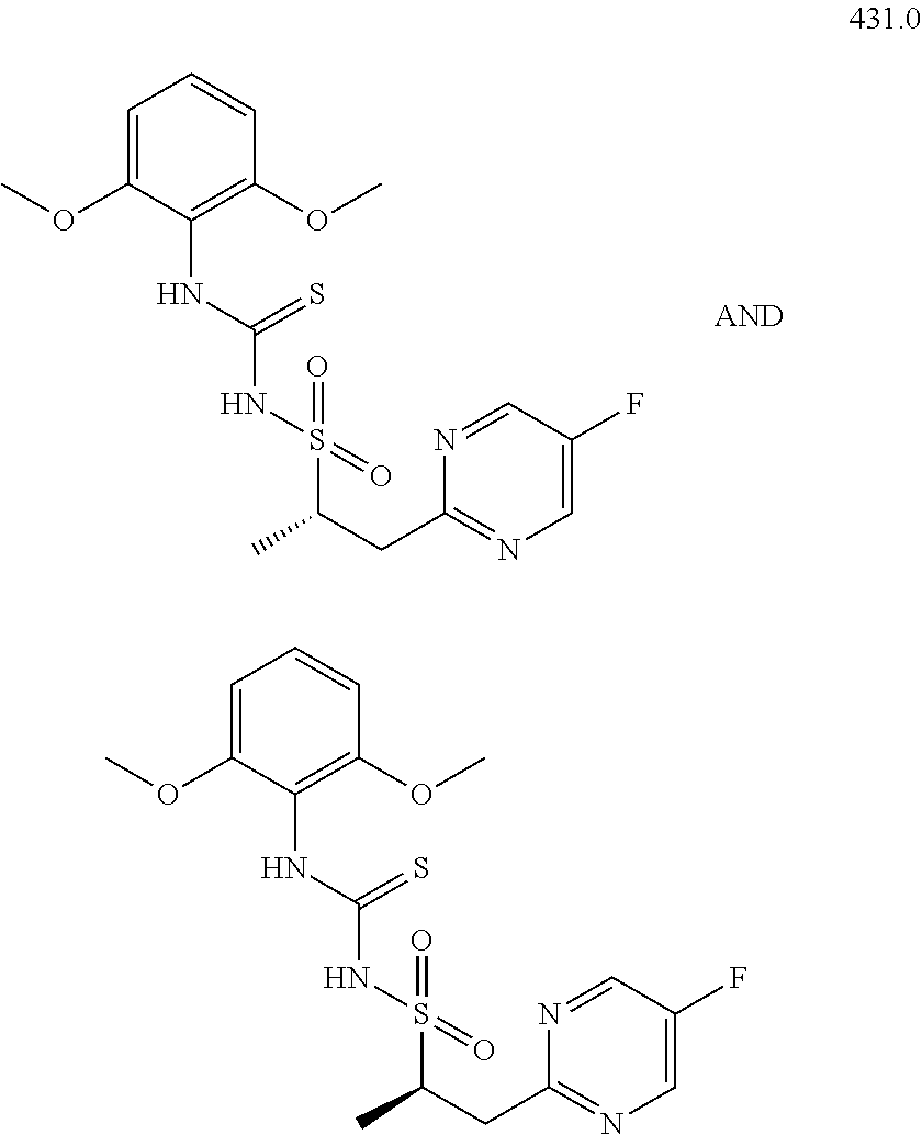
C1=C(OC)C(NC(NS(=O)(C(CC2=NC=C(F)C=N2)C)=O)=S)=C(OC)C=C1.C1=C(OC)C(NC(NS(=O)(C(CC2=NC=C(F)C=N2)C)=O)=S)=C(OC)C=C1
